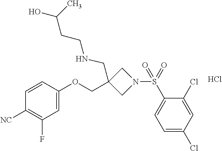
C1=CC(OCC2(CNCCC(O)C)CN(S(C3=CC=C(Cl)C=C3Cl)(=O)=O)C2)=CC(F)=C1[NC].Cl
